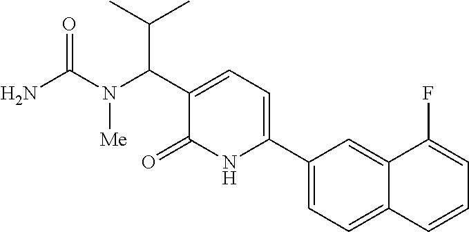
C1(C2=CC=C(C(C(C)C)N(C(N)=O)[Me])C(=O)N2)=CC=C2C(=C1)C(F)=CC=C2
